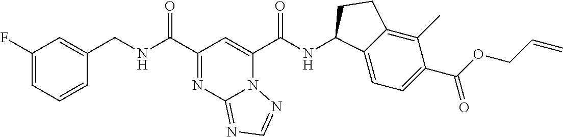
C1(F)=CC=CC(CNC(C2=NC3=NC=NN3C(C(NC3C4=CC=C(C(OCC=C)=O)C(C)=C4CC3)=O)=C2)=O)=C1
